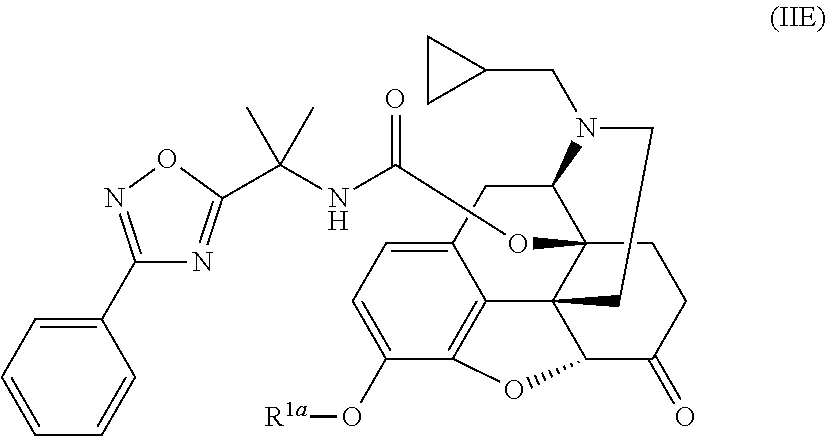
C12=CC=C(O[R1a])C3=C1C14C(OC(NC(C)(C)C5=NC(C6=CC=CC=C6)=NO5)=O)(C(C2)N(CC2CC2)CC1)CCC(=O)C4O3
